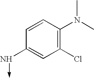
C1=CC(N(C)C)=C(Cl)C=C1N->C
